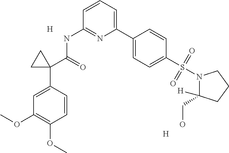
C1=CC=C(C2=CC=C(S(=O)(=O)N3C(CO)([H])CCC3)C=C2)N=C1NC(=O)C1(C2=CC(OC)=C(OC)C=C2)CC1.[H].[H]
